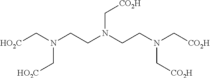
[HO2C]CN(CCN(CCN(C[CO2H])C[CO2H])C[CO2H])C[HO2C]
